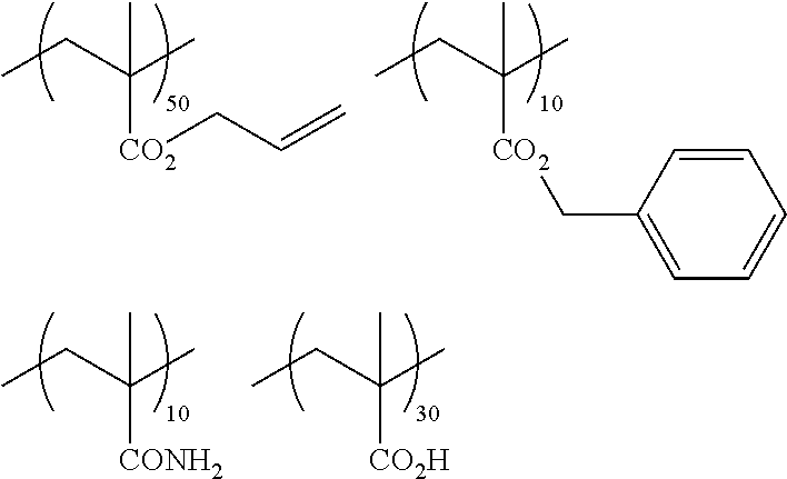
CCC([CONH2])(C)C.CCC(C)([CO2]CC1=CC=CC=C1)C.CCC(C)([CO2]CC=C)C.CCC([CO2H])(C)C
